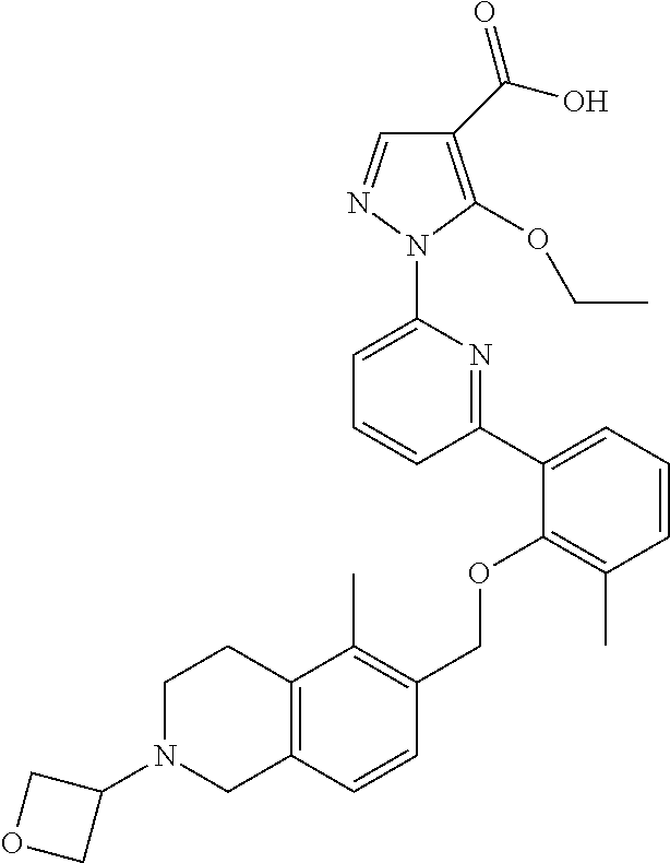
C1(C(O)=O)=C(OCC)N(C2=CC=CC(C3=CC=CC(C)=C3OCC3=C(C)C4=C(C=C3)CN(C3COC3)CC4)=N2)N=C1
